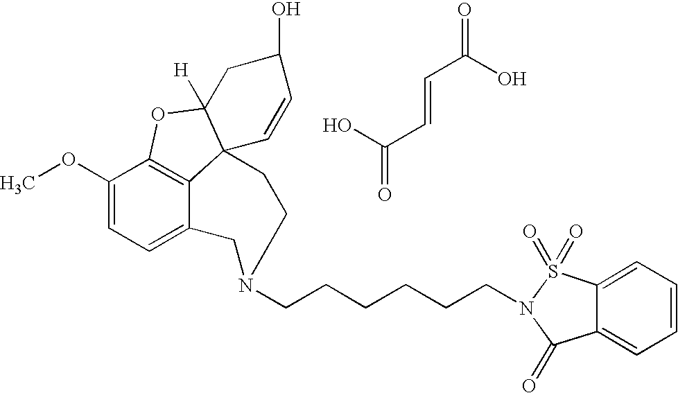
C12=C3C(OC)=CC=C1CN(CCCCCCN1C(=O)C4=CC=CC=C4S1(=O)=O)CCC21C([H])(O3)CC(O)C=C1.OC(C=CC(=O)O)=O
